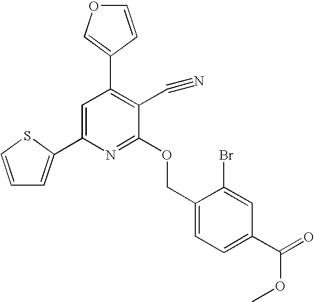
C1(C2=C(C#N)C(OCC3=CC=C(C(=O)OC)C=C3Br)=NC(C3=CC=CS3)=C2)=COC=C1
